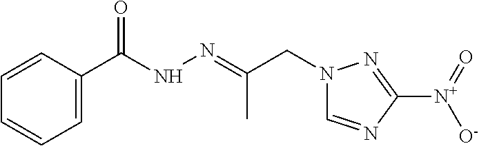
C1=CC(C(NN=C(CN2C=NC([N+](=O)[O-])=N2)C)=O)=CC=C1
